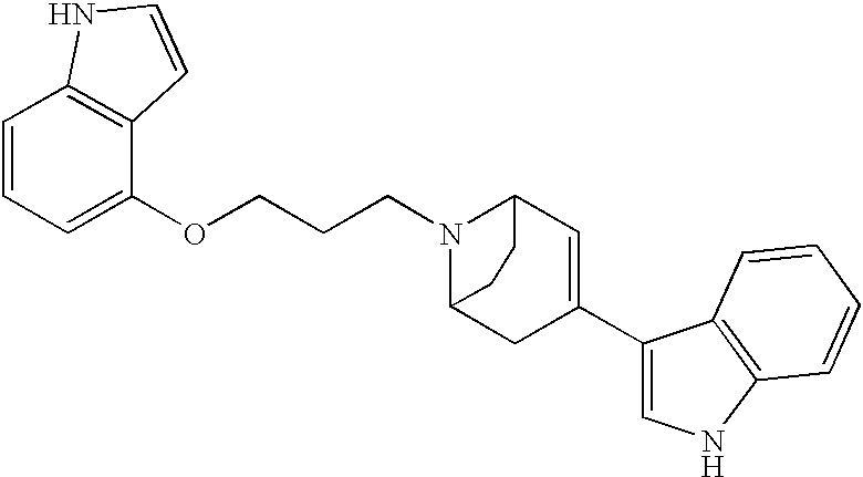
C1=C(OCCCN2C3C=C(C4=CNC5=C4C=CC=C5)CC2CC3)C2=C(C=C1)NC=C2
